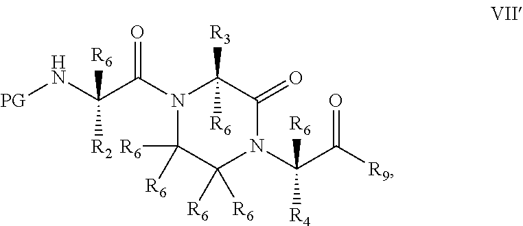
N1(C(C(N[PG])([R6])[R2])=O)C([R6])([R6])C([R6])([R6])N(C(C(=O)[R9])([R6])[R4])C(=O)C1([R3])[R6]
